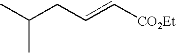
CC(CC=C[CO2Et])C
